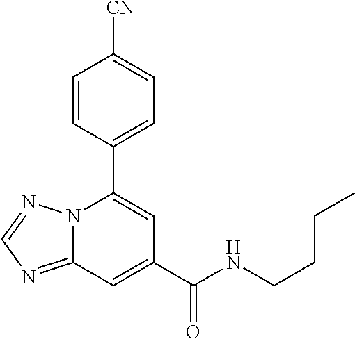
C12=NC=NN1C(C1=CC=C([CN])C=C1)=CC(C(NCCCC)=O)=C2
